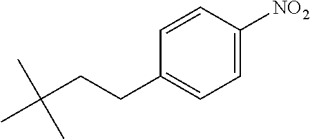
CC(CCC1=CC=C([NO2])C=C1)(C)C
